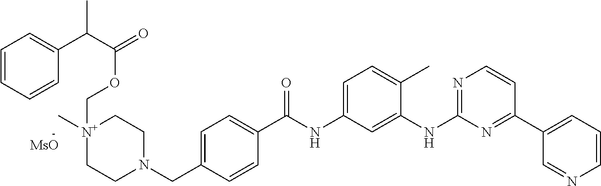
C1=CC=CC(C(C(=O)OC[N+]2(C)CCN(CC3=CC=C(C(NC4=CC=C(C)C(NC5=NC=CC(C6=CC=CN=C6)=N5)=C4)=O)C=C3)CC2)C)=C1.[MsO]
